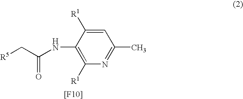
[R5]CC(NC1=C([R1])N=C(C)C=C1[R1])=O.[[F10]]
